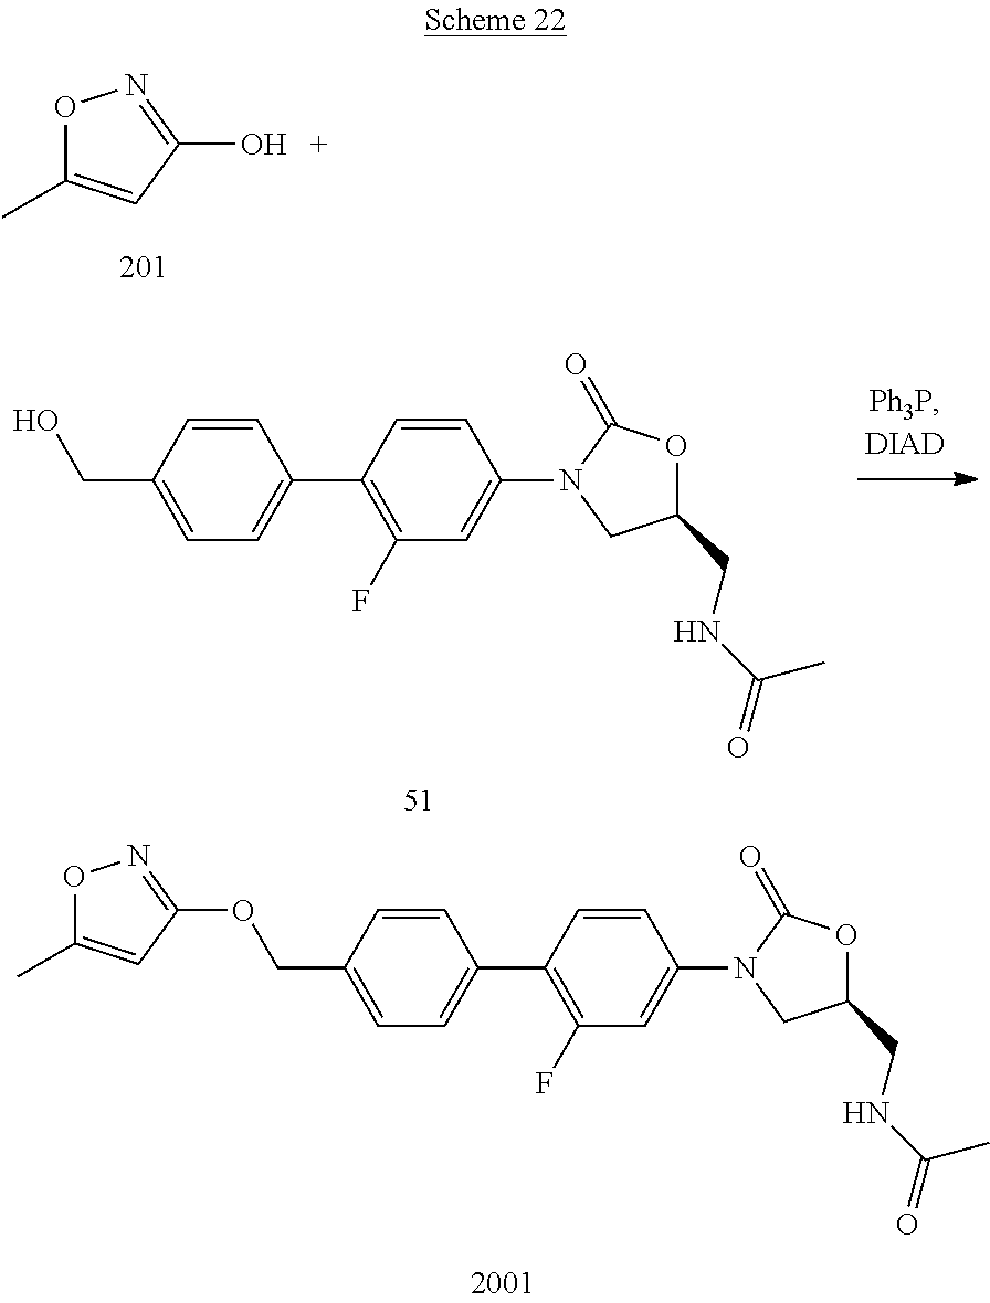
O1C(C)=CC(O)=N1.C1=CC(COC2=NOC(C)=C2)=CC=C1C1=C(F)C=C(N2CC(CNC(C)=O)OC2=O)C=C1.C1=CC(CO)=CC=C1C1=C(F)C=C(N2CC(CNC(C)=O)OC2=O)C=C1
